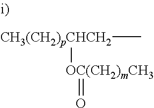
[CH3(CH2)pCHCH2](C)[OC(CH2)mCH3]=O
